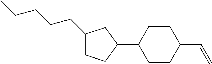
C1(CCCCC)CCC(C2CCC(C=C)CC2)C1
